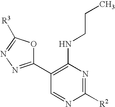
C1(C2=C(NCCC)N=C([R2])N=C2)=NN=C([R3])O1
